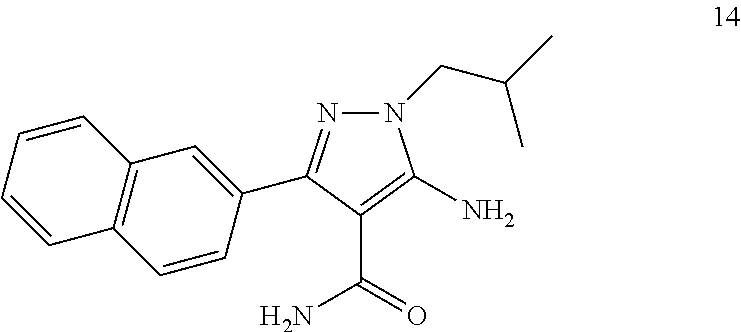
N1(CC(C)C)N=C(C2=CC3=C(C=C2)C=CC=C3)C(C(=O)N)=C1N
